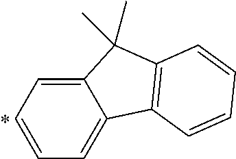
C12=CC=CC=C1C1=C(C2(C)C)C=CC=C1
